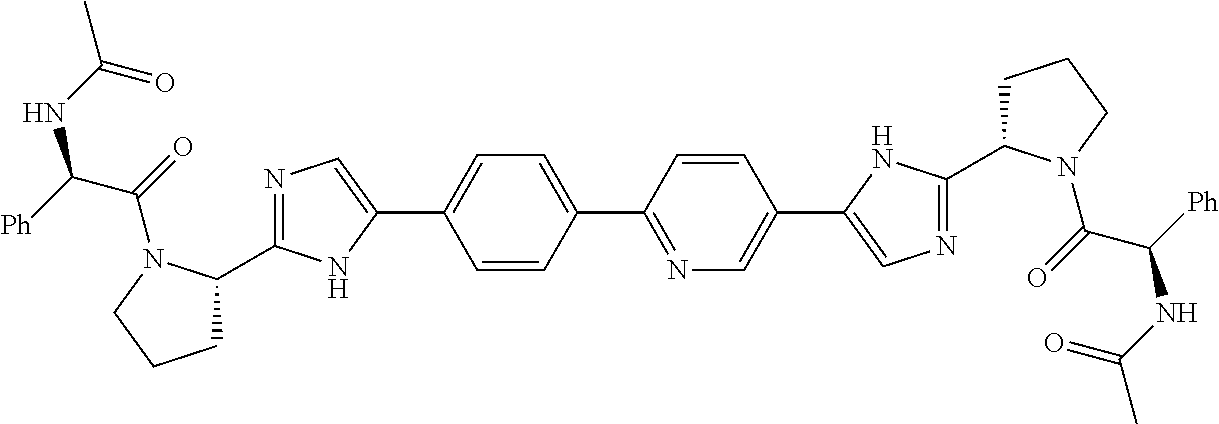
N1=C(C2CCCN2C(=O)C([Ph])NC(C)=O)NC(C2=CC=C(C3=NC=C(C4=CN=C(C5CCCN5C(=O)C(NC(=O)C)[Ph])N4)C=C3)C=C2)=C1
